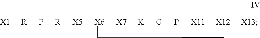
[X1][R]P[R][X5][X6]1[X7][K][G]P[X11][X12]([X13])CC1
